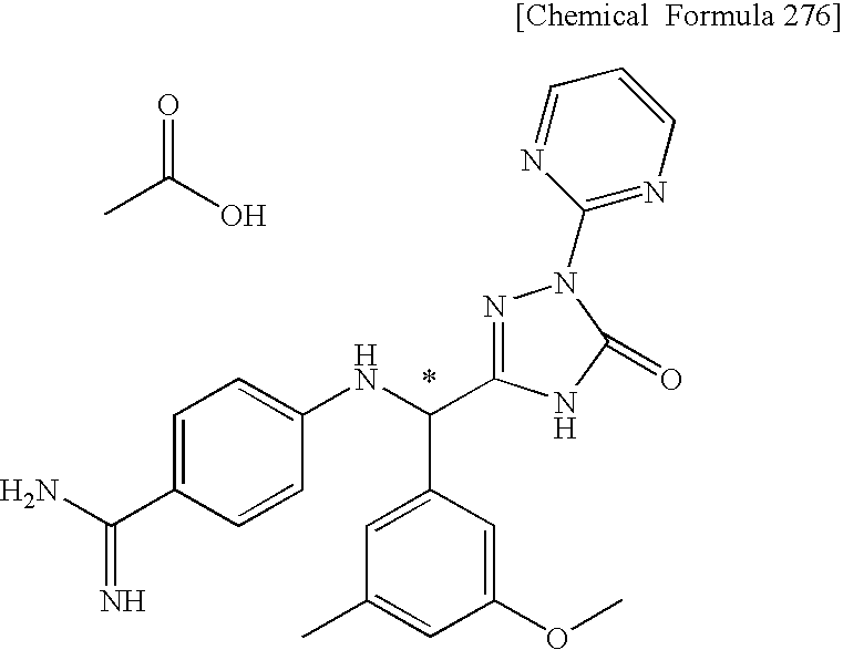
CC(O)=O.NC(C1=CC=C(NC(C2=CC(C)=CC(OC)=C2)C2=NN(C3=NC=CC=N3)C(=O)N2)C=C1)=N
